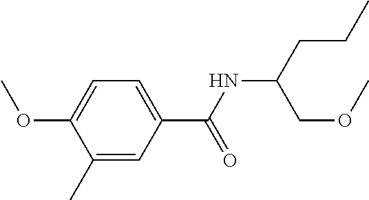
C1=C(C(NC(CCC)COC)=O)C=C(C)C(OC)=C1
